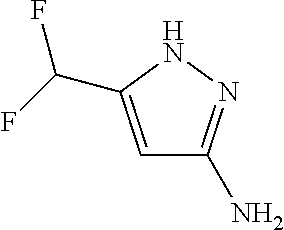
C1=C(C(F)F)NN=C1N
